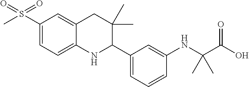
C1(S(=O)(=O)C)=CC=C2C(=C1)CC(C)(C)C(C1=CC=CC(NC(C(O)=O)(C)C)=C1)N2
